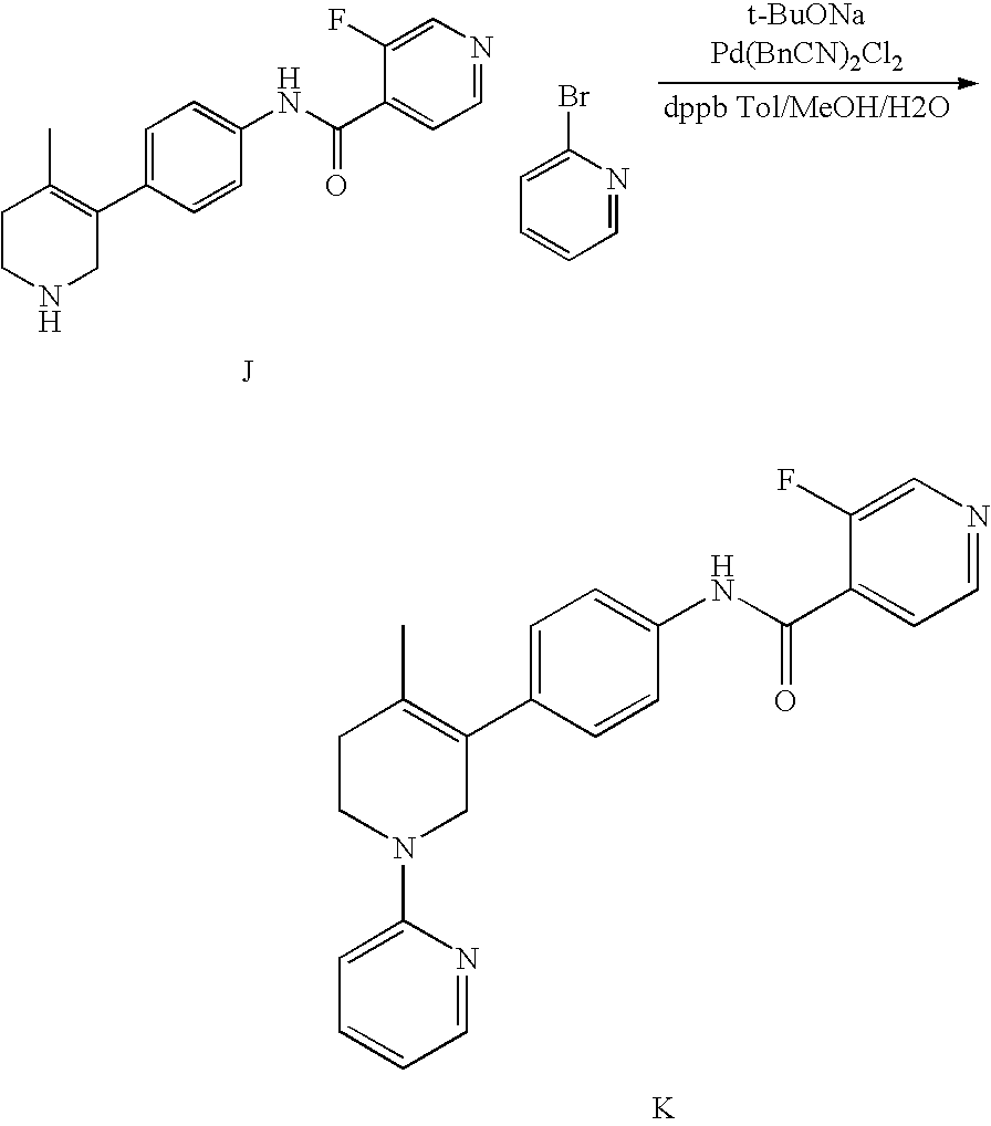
C1CN(C2=CC=CC=N2)CC(C2=CC=C(NC(C3=CC=NC=C3F)=O)C=C2)=C1C.[K].C1CNCC(C2=CC=C(NC(C3=CC=NC=C3F)=O)C=C2)=C1C.[J].C1=C(Br)N=CC=C1
